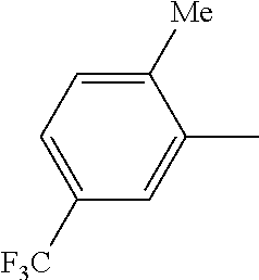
C1([F3C])=CC=C([Me])C(C)=C1
